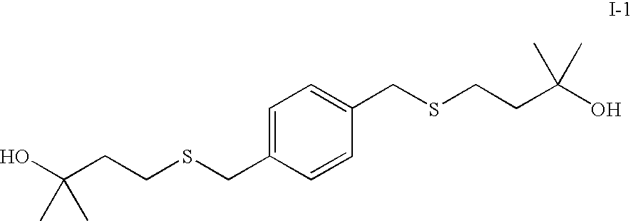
C1=C(CSCCC(O)(C)C)C=CC(CSCCC(O)(C)C)=C1
